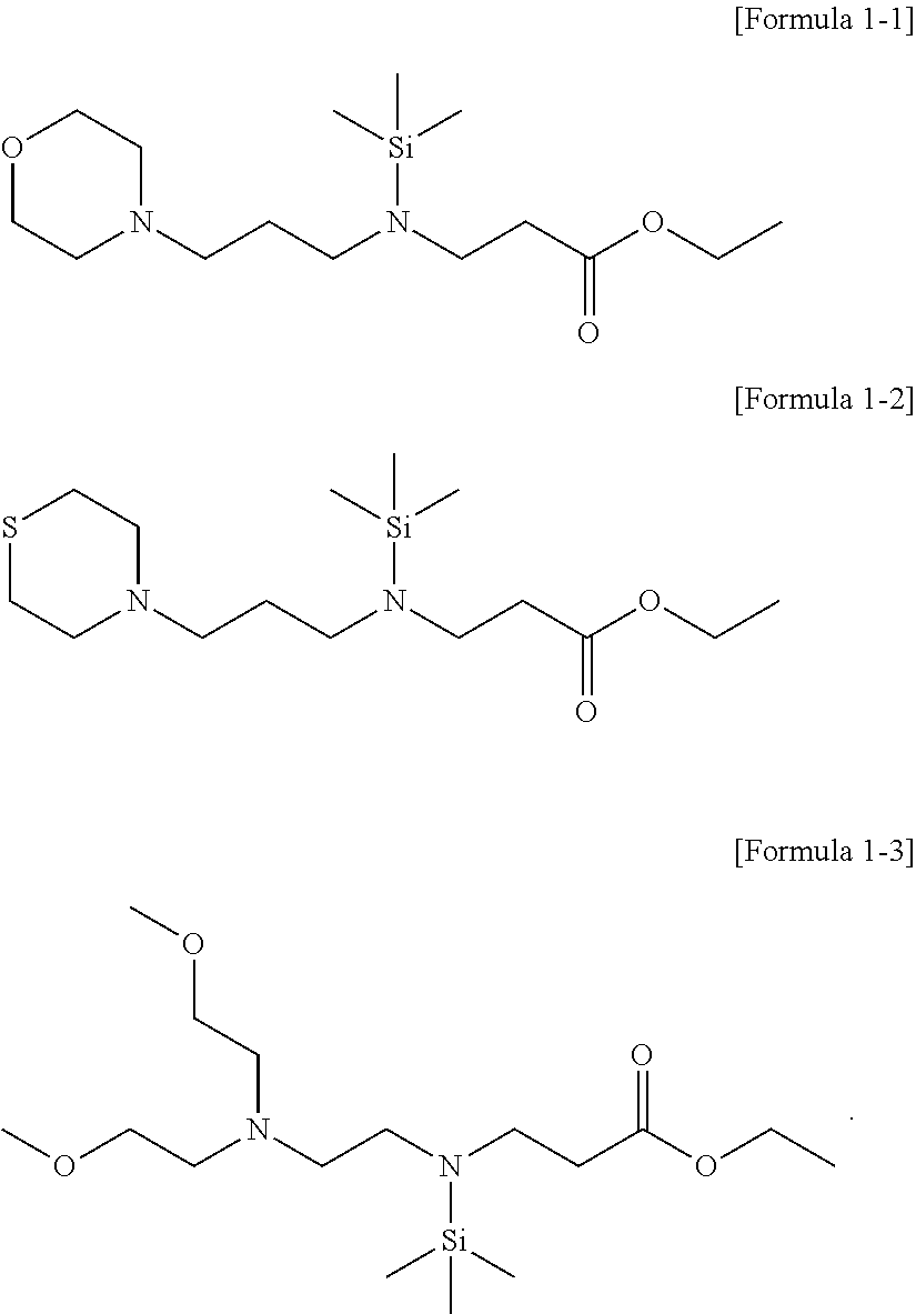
O(CCN(CCN(CCC(OCC)=O)[Si](C)(C)C)CCOC)C.O1CCN(CCCN(CCC(OCC)=O)[Si](C)(C)C)CC1.S1CCN(CCCN(CCC(OCC)=O)[Si](C)(C)C)CC1
